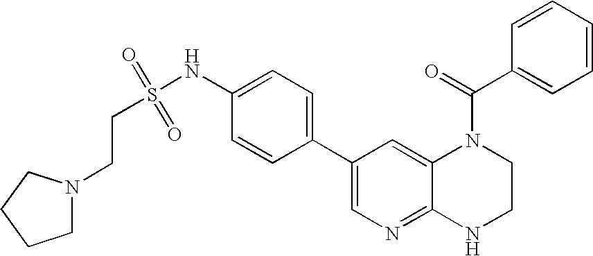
C1N(CCS(NC2=CC=C(C3=CN=C4C(=C3)N(C(=O)C3=CC=CC=C3)CCN4)C=C2)(=O)=O)CCC1
